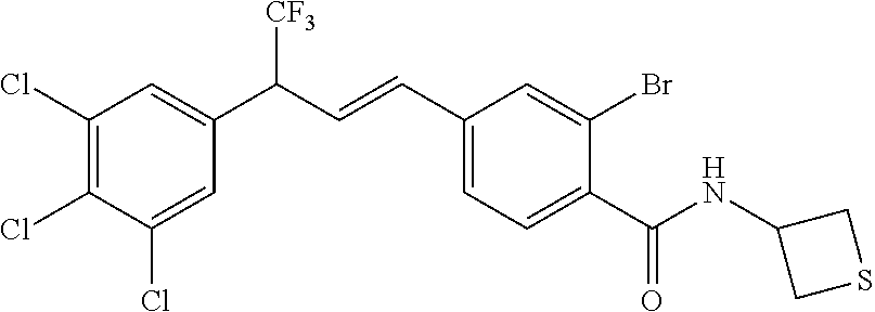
C1(Cl)=C(Cl)C(Cl)=CC(C(C=CC2=CC=C(C(NC3CSC3)=O)C(Br)=C2)[CF3])=C1
